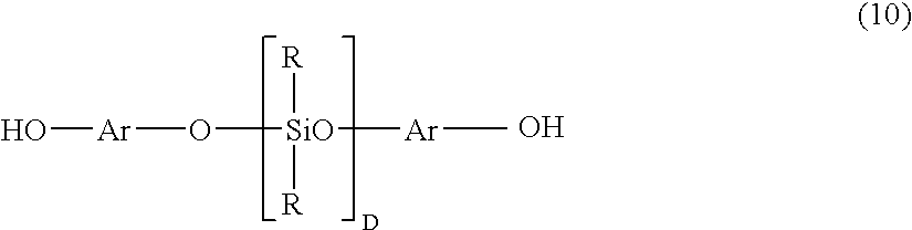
O([SiO]([R])([R])[Ar]C)[Ar]O.O
